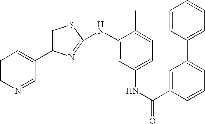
C1=CN=CC(C2=CSC(NC3=CC(NC(=O)C4=CC(C5=CC=CC=C5)=CC=C4)=CC=C3C)=N2)=C1
